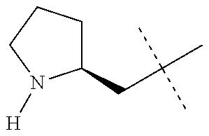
C1(CC(C)(C)C)CCCN1[H]
